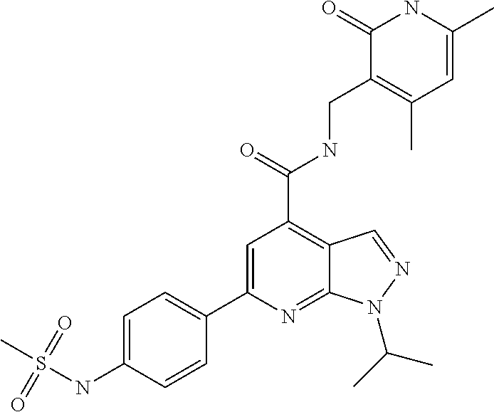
C1(C2=CC(C(=O)NCC3=C(C)C=C(C)NC3=O)=C3C(=N2)N(C(C)C)N=C3)=CC=C(NS(C)(=O)=O)C=C1
